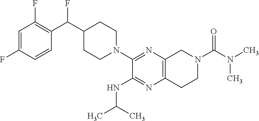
C1=C(F)C=CC(C(C2CCN(C3=NC4=C(N=C3NC(C)C)CCN(C(N(C)C)=O)C4)CC2)F)=C1F
